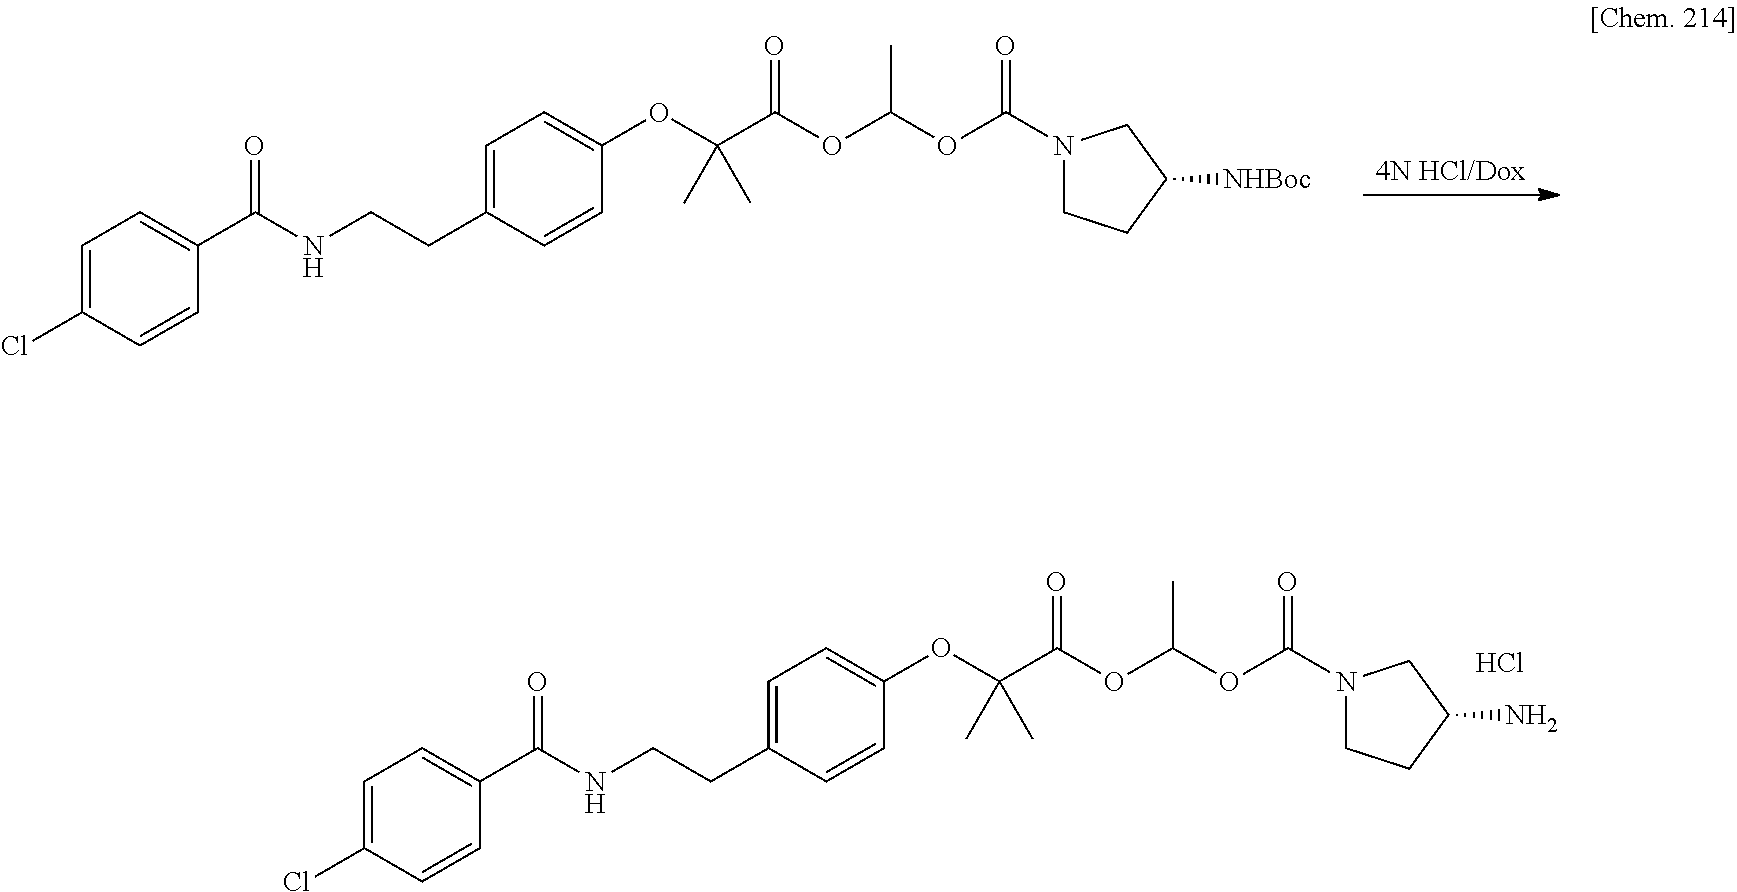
[4N HCl/Dox].C1=C(Cl)C=CC(C(NCCC2=CC=C(OC(C(=O)OC(OC(N3CCC([NHBoc])C3)=O)C)(C)C)C=C2)=O)=C1.C1=C(Cl)C=CC(C(NCCC2=CC=C(OC(C(=O)OC(OC(N3CCC(N)C3)=O)C)(C)C)C=C2)=O)=C1.Cl
